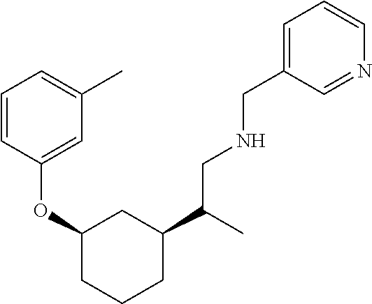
C1=CC(OC2CCCC(C(C)CNCC3=CC=CN=C3)C2)=CC(C)=C1
